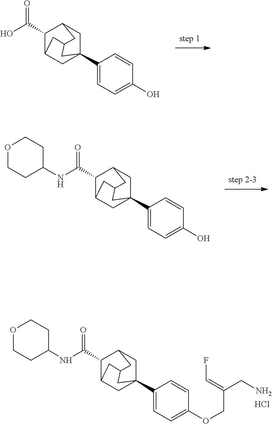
Cl.C1=C(C23CC4C(C(NC5CCOCC5)=O)C(C2)CC(C4)C3)C=CC(OCC(=CF)CN)=C1.C1(C(O)=O)C2CC3(C4=CC=C(O)C=C4)CC1CC(C2)C3.C1=C(C23CC4C(C(NC5CCOCC5)=O)C(C2)CC(C4)C3)C=CC(O)=C1
